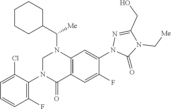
N1=C(CO)N(C[Me])C(=O)N1C1=CC2=C(C(=O)N(C3=C(F)C=CC=C3Cl)CN2C(C2CCCCC2)[Me])C=C1F
